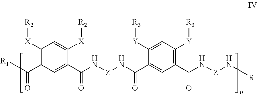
C1([X][R2])=C(C([R1])=O)C=C(C(N[Z]NC(C2=CC(C(N[Z]N[R])=O)=C([Y][R3])C=C2[Y][R3])=O)=O)C([X][R2])=C1
